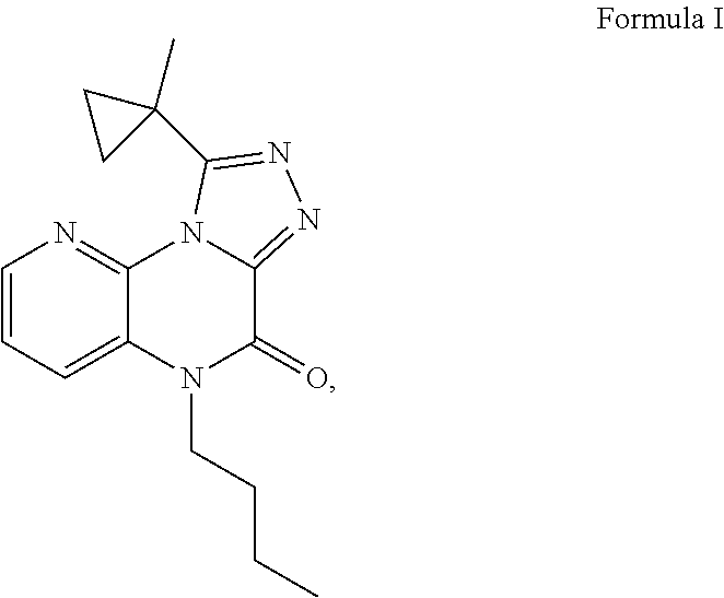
C1=CC=C2C(=N1)N1C(=NN=C1C1(C)CC1)C(=O)N2CCCC
